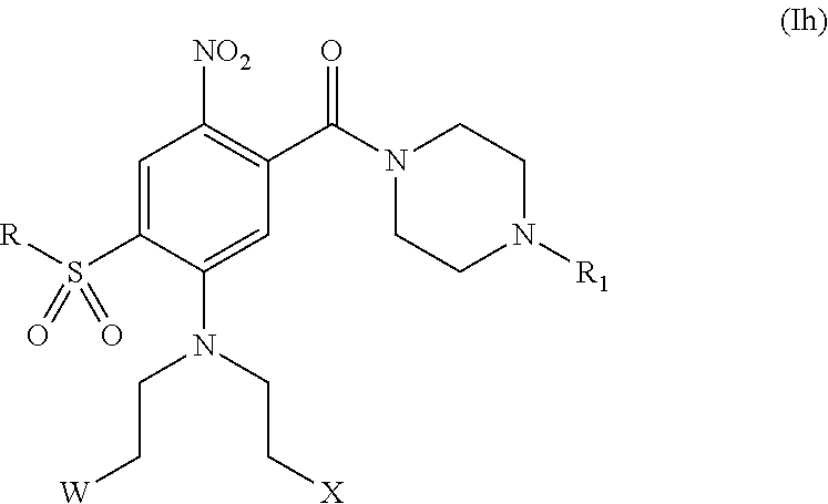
C1=C(S([R])(=O)=O)C(N(CC[W])CC[X])=CC(C(N2CCN([R1])CC2)=O)=C1[NO2]
